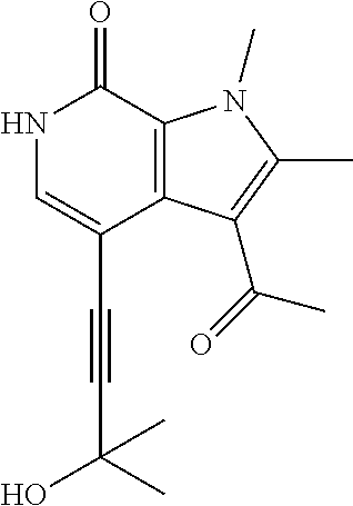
C(C1=CNC(=O)C2=C1C(C(=O)C)=C(C)N2C)#CC(C)(C)O
